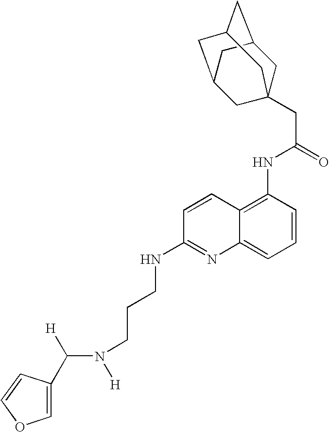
C([H])(N([H])CCCNC1=NC2=CC=CC(NC(CC34CC5CC(CC(C3)C5)C4)=O)=C2C=C1)C1=COC=C1
